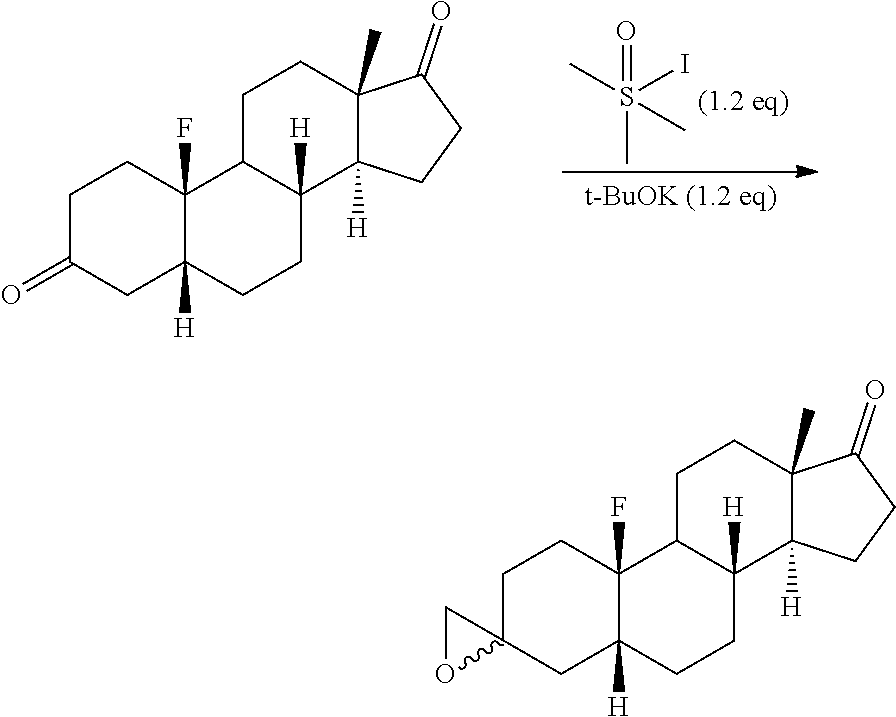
S(C)(I)(C)(=O)C.C1C(=O)CC2([H])C(F)(C1)C1C([H])(CC2)C2([H])C(C)(CC1)C(=O)CC2.C1C2(CC3([H])C(F)(C1)C1C([H])(CC3)C3([H])C(C)(CC1)C(=O)CC3)CO2
